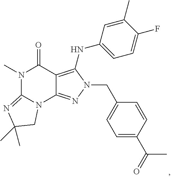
N1(C)C2=NC(C)(C)CN2C2=NN(CC3=CC=C(C(=O)C)C=C3)C(NC3=CC=C(F)C(C)=C3)=C2C1=O
